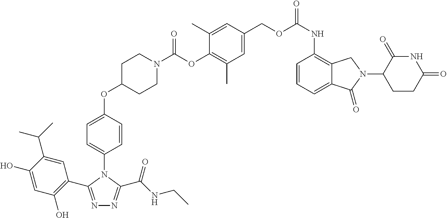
N1=C(C2=C(O)C=C(O)C(C(C)C)=C2)N(C2=CC=C(OC3CCN(C(OC4=C(C)C=C(COC(NC5=C6C(=CC=C5)C(=O)N(C5CCC(=O)NC5=O)C6)=O)C=C4C)=O)CC3)C=C2)C(C(NCC)=O)=N1
